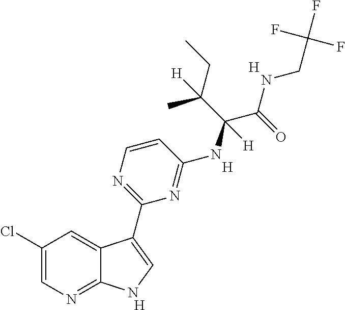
C1=CN=C(C2=CNC3=NC=C(Cl)C=C32)N=C1NC(C(NCC(F)(F)F)=O)(C(CC)(C)[H])[H].[H].[H].[H]
